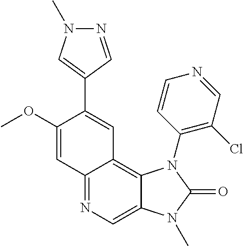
C12=NC=C3C(=C1C=C(C1=CN(C)N=C1)C(OC)=C2)N(C1=C(Cl)C=NC=C1)C(=O)N3C
